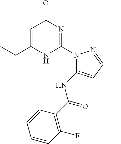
C1=C(CC)NC(N2C(NC(C3=C(F)C=CC=C3)=O)=CC(C)=N2)=NC1=O
